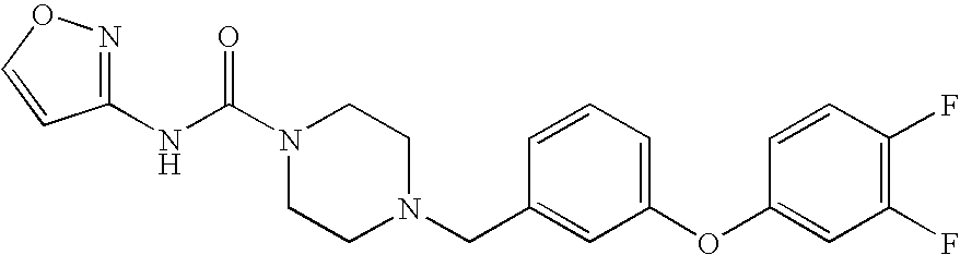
N(C(N1CCN(CC2=CC(OC3=CC(F)=C(F)C=C3)=CC=C2)CC1)=O)C1=NOC=C1
